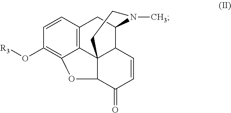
C12=C3C=CC(O[R3])=C1OC1C24C(C(C3)N(C)CC4)C=CC1=O
